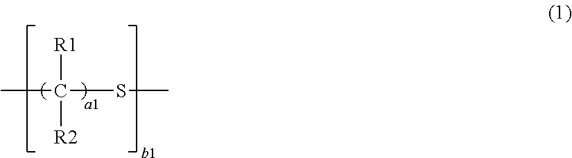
[R1]C([R2])(SC)C
